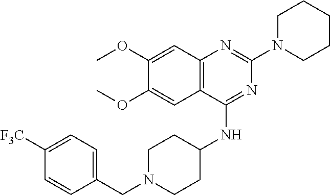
C12=C(C(NC3CCN(CC4=CC=C([F3C])C=C4)CC3)=NC(N3CCCCC3)=N1)C=C(OC)C(OC)=C2
